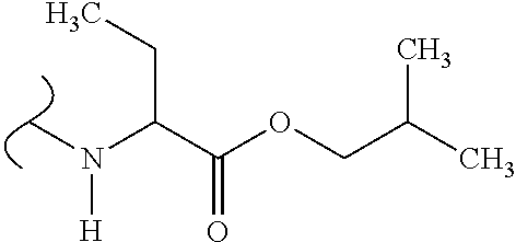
C(C(OCC(C)C)=O)(N(C)[H])CC
